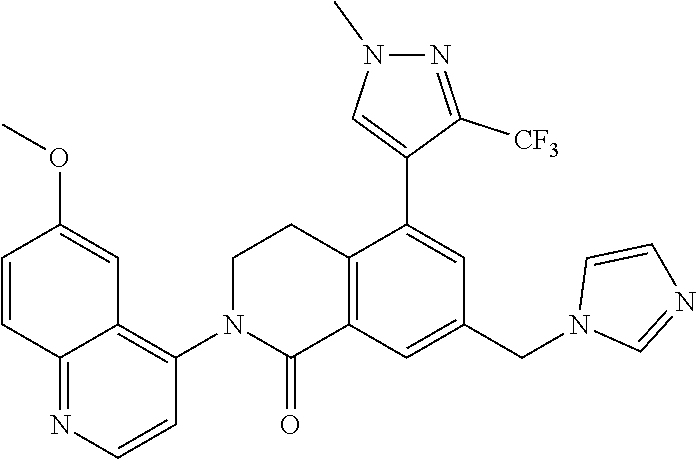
C1=CC2=NC=CC(N3C(=O)C4=C(CC3)C(C3=CN(C)N=C3[CF3])=CC(CN3C=NC=C3)=C4)=C2C=C1OC
